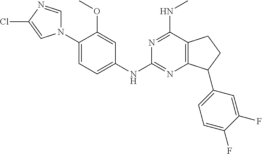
C1(N2C=NC(Cl)=C2)=CC=C(NC2=NC3=C(C(NC)=N2)CCC3C2=CC=C(F)C(F)=C2)C=C1OC
